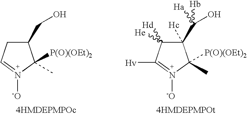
C1(CO)CC=N([-O])C1([P(O)(OEt)2])C.C1(C(O)([Ha])[Hb])([Hc])C([Hd])([He])C([Hv])=N([-O])C1([P(O)(OEt)2])C
